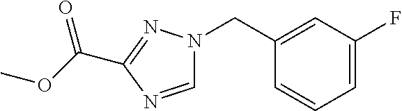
C1=NC(C(=O)OC)=NN1CC1=CC(F)=CC=C1
